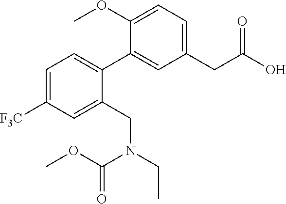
C1(C2=CC=C([F3C])C=C2CN(CC)C(OC)=O)=CC(CC(O)=O)=CC=C1OC
